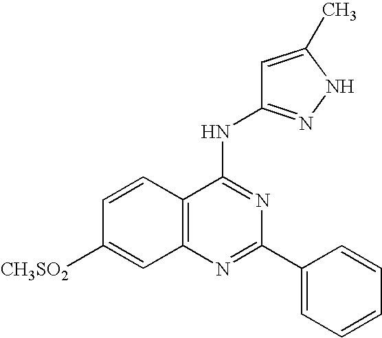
C12=C(N=C(C3=CC=CC=C3)N=C1NC1=NNC(C)=C1)C=C([CH3SO2])C=C2
